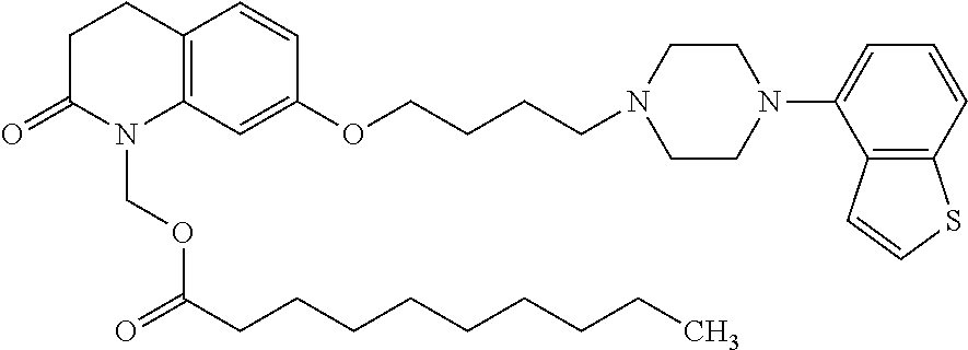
C12=C(C=C(OCCCCN3CCN(C4=CC=CC5=C4C=CS5)CC3)C=C1)N(COC(=O)CCCCCCCCC)C(=O)CC2
